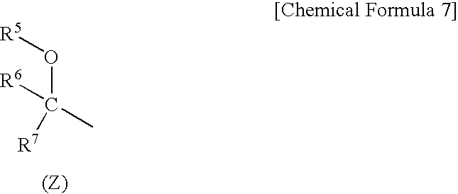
[R5]OC([R6])(C)[R7]
